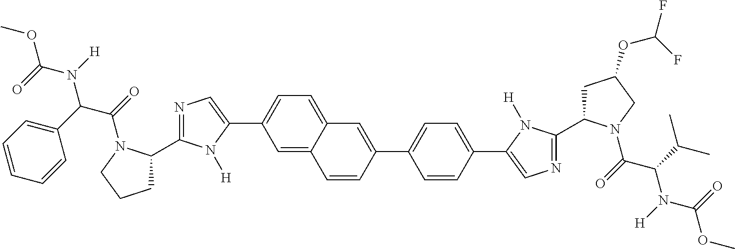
C1=C2C(=CC=C1C1=CN=C(C3CCCN3C(=O)C(C3=CC=CC=C3)N([H])C(=O)OC)N1[H])C=C(C1=CC=C(C3=CN=C(C4CC(OC(F)F)CN4C(=O)C(C(C)C)N([H])C(=O)OC)N3[H])C=C1)C=C2
